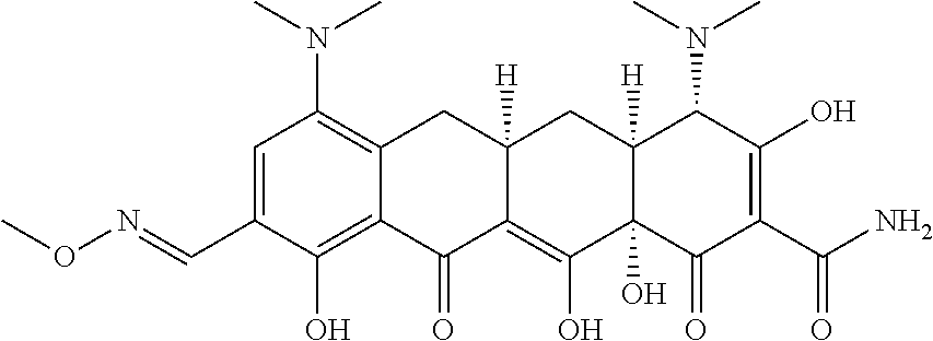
C1=C(C=NOC)C(O)=C2C(=C1N(C)C)CC1([H])C(=C(O)C3(O)C([H])(C1)C(N(C)C)C(O)=C(C(=O)N)C3=O)C2=O
